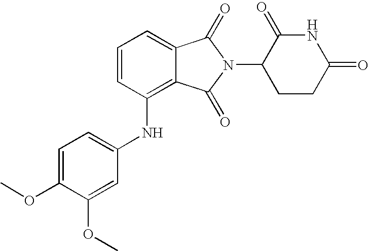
N(C1=C2C(=CC=C1)C(=O)N(C1CCC(=O)NC1=O)C2=O)C1=CC=C(OC)C(OC)=C1
